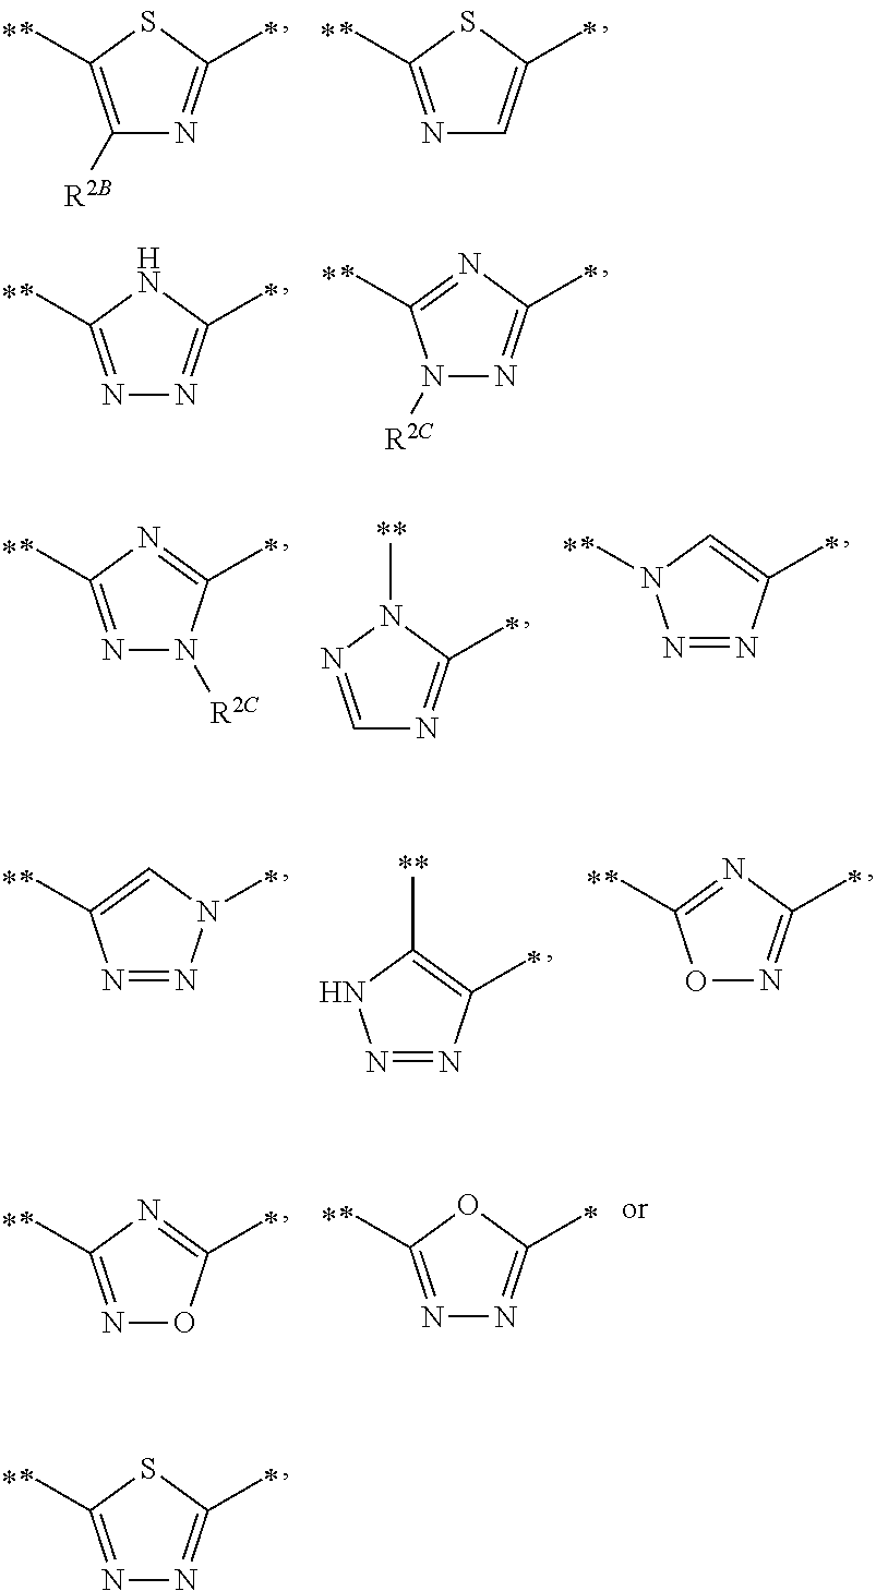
C1([R2B])=C(C)SC(C)=N1.N1=C(C)SC(C)=C1.N1=C(C)SC(C)=N1.N1=C(C)NC(C)=N1.N1([R2C])N=C(C)N=C1C.N1=C(C)N=C(C)N1[R2C].C1=NN(C)C(C)=N1.N1=NC(C)=CN1C.N1=NN(C)C=C1C.N1=NC(C)=C(C)N1.O1N=C(C)N=C1C.N1=C(C)N=C(C)O1.N1=C(C)OC(C)=N1
